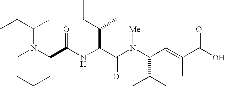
N(C(C(N(C(C(C)C)C=C(C)C(O)=O)[Me])=O)C(C)CC)C(C1N(C(C)CC)CCCC1)=O
